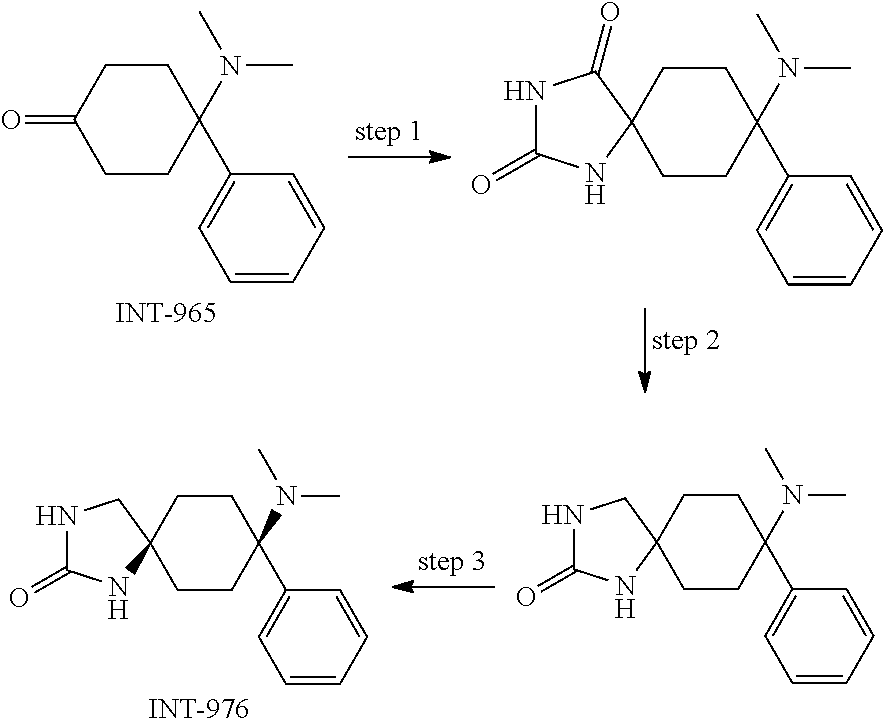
C1CC(=O)CCC1(N(C)C)C1=CC=CC=C1.C1CC2(CCC1(N(C)C)C1=CC=CC=C1)NC(=O)NC2=O.C1CC2(CCC1(N(C)C)C1=CC=CC=C1)NC(=O)NC2.C1CC2(CCC1(N(C)C)C1=CC=CC=C1)NC(=O)NC2
